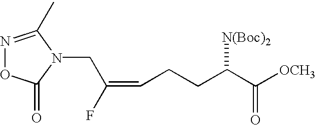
C(=CCCC(C([OCH3])=O)[N(Boc)2])(F)CN1C(=O)ON=C1C
